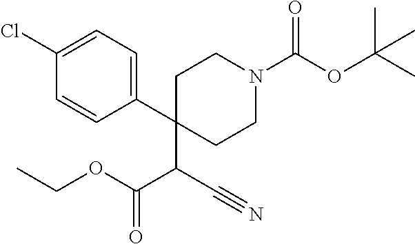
C1(C(C(=O)OCC)C#N)(C2=CC=C(Cl)C=C2)CCN(C(OC(C)(C)C)=O)CC1
